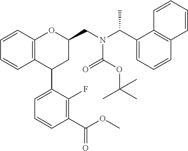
C12=C(C=CC=C1)OC(CN(C(C1=CC=CC3=C1C=CC=C3)C)C(OC(C)(C)C)=O)CC2C1=CC=CC(C(OC)=O)=C1F
